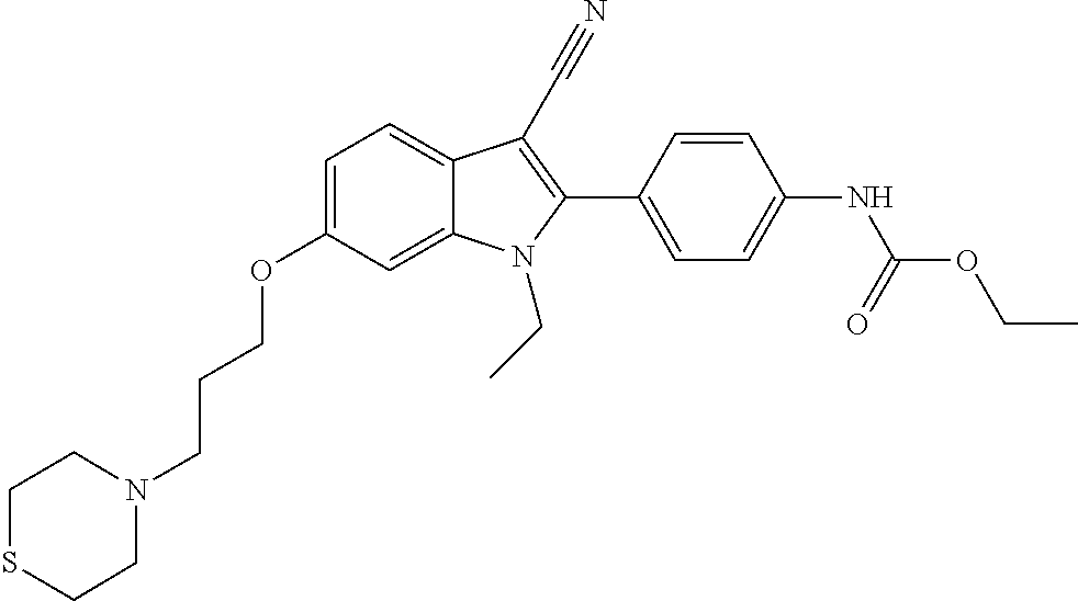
C1=C2C(=CC=C1OCCCN1CCSCC1)C(C#N)=C(C1=CC=C(NC(=O)OCC)C=C1)N2CC
